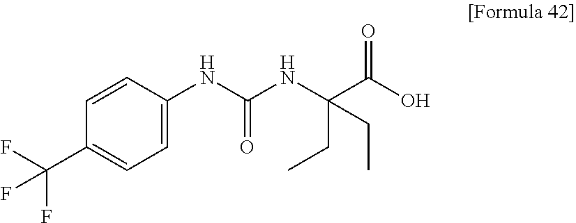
C1=C(NC(NC(C(O)=O)(CC)CC)=O)C=CC(C(F)(F)F)=C1
